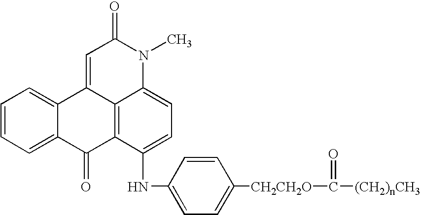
C1=C2C(=CC=C1)C1=CC(=O)N(C)C3=CC=C(NC4=CC=C([CH2CH2O]C([(CH2)nCH3])=O)C=C4)C(=C13)C2=O
